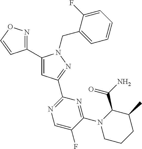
C1(C2=NOC=C2)=CC(C2=NC=C(F)C(N3CCCC(C)C3C(N)=O)=N2)=NN1CC1=CC=CC=C1F
